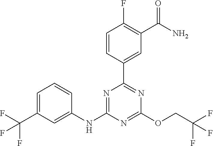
C1(C2=CC(C(N)=O)=C(F)C=C2)=NC(OCC(F)(F)F)=NC(NC2=CC(C(F)(F)F)=CC=C2)=N1
